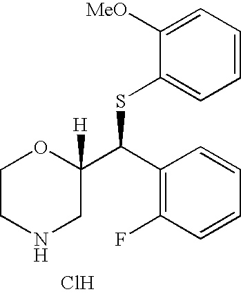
C1([MeO])=CC=CC=C1SC(C1=C(F)C=CC=C1)C1([H])OCCNC1.Cl
